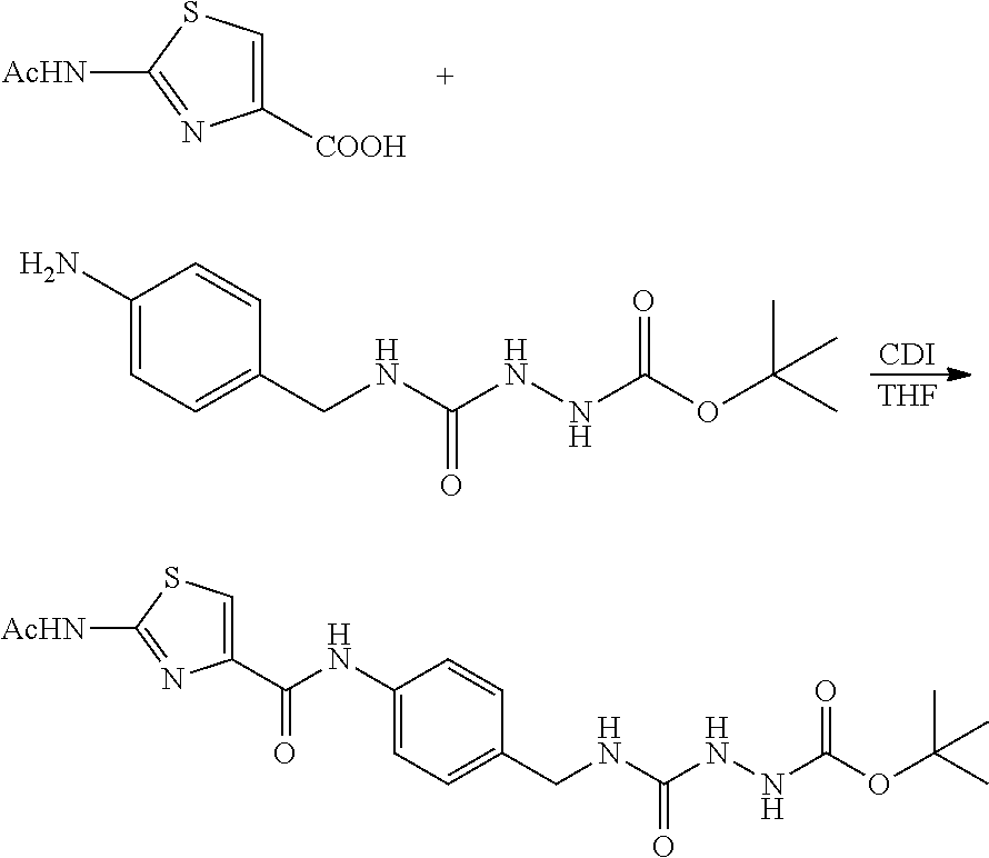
C1(C(NC2=CC=C(CNC(=O)NNC(=O)OC(C)(C)C)C=C2)=O)=CSC([AcHN])=N1.C1([COOH])=CSC([AcHN])=N1.[CDI].[THF].NC1=CC=C(CNC(=O)NNC(=O)OC(C)(C)C)C=C1
